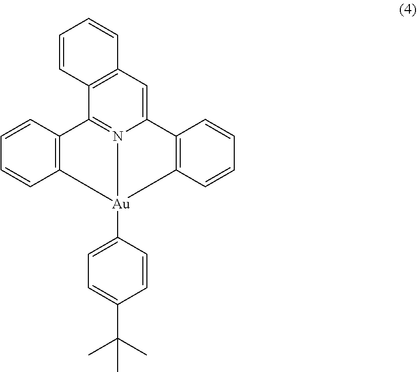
C12=C(C=C3N4=C1C1=C(C=CC=C1)[Au]4(C1=CC=C(C(C)(C)C)C=C1)C1=C3C=CC=C1)C=CC=C2
